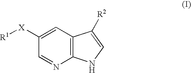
C12=C(C=C([X][R1])C=N1)C([R2])=CN2
